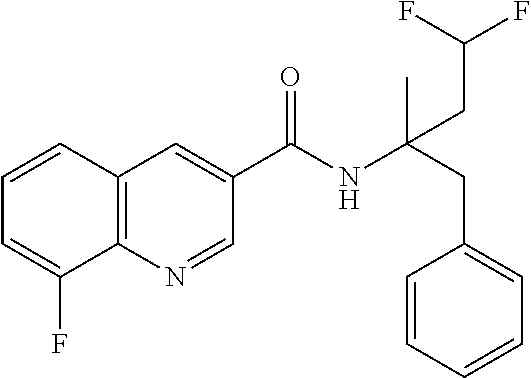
C1=CC2=C(C(F)=C1)N=CC(C(NC(CC1=CC=CC=C1)(C)CC(F)F)=O)=C2
